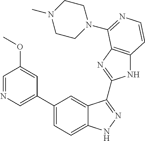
C1(C2=CN=CC(OC)=C2)=CC=C2C(=C1)C(C1=NC3=C(N1)C=CN=C3N1CCN(C)CC1)=NN2
